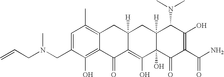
C1(CN(CC=C)C)=CC(C)=C2C(=C1O)C(=O)C1=C(O)C3(O)C([H])(CC1([H])C2)C(N(C)C)C(O)=C(C(N)=O)C3=O
